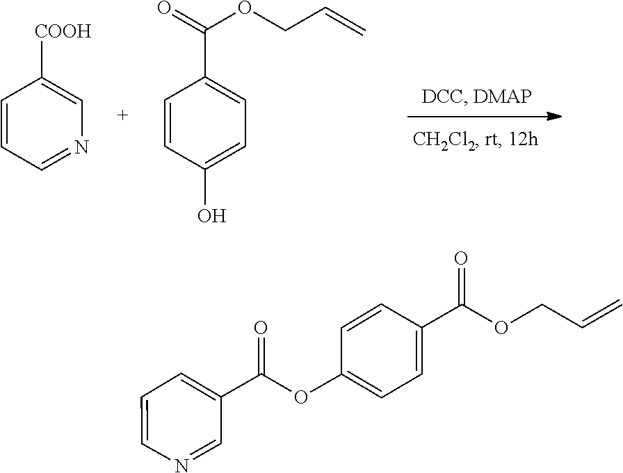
C1=CC=NC=C1[COOH].C1=CC(O)=CC=C1C(OCC=C)=O.C1=C(C(OC2=CC=C(C(OCC=C)=O)C=C2)=O)C=NC=C1
